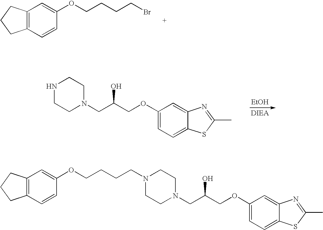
C12=C(C=CC(OCCCCBr)=C1)CCC2.[EtOH].N1CCN(CC(COC2=CC=C3C(=C2)N=C(C)S3)O)CC1.N1(CCCCOC2=CC3=C(C=C2)CCC3)CCN(CC(COC2=CC=C3C(=C2)N=C(C)S3)O)CC1
